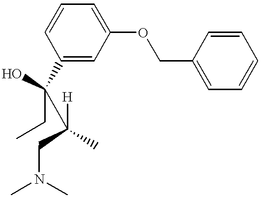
C1(OCC2=CC=CC=C2)=CC=CC(C(O)(CC)C([H])(CN(C)C)C)=C1
